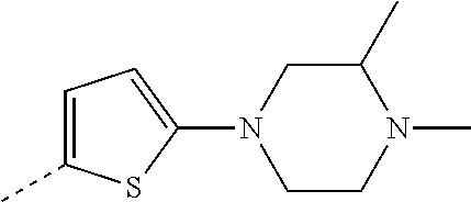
C1=C(C)SC(N2CCN(C)C(C)C2)=C1
